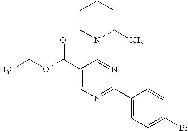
C1(C(OCC)=O)=CN=C(C2=CC=C(Br)C=C2)N=C1N1C(C)CCCC1
